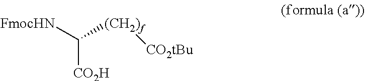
C([CO2H])([FmocHN])[(CH2)f][CO2tBu]
